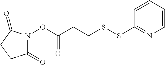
C(ON1C(=O)CCC1=O)(=O)CCSSC1=NC=CC=C1
